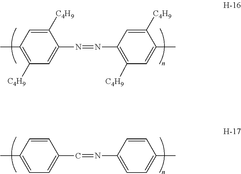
CC1=C([C4H9])C=C(N=NC2=C([C4H9])C=C(C)C([C4H9])=C2)C([C4H9])=C1.CC1=CC=C(C=NC2=CC=C(C)C=C2)C=C1
